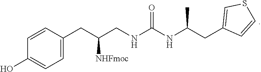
C1(CC(NC(=O)NCC(CC2=CC=C(O)C=C2)[NHFmoc])C)=CSC=C1
